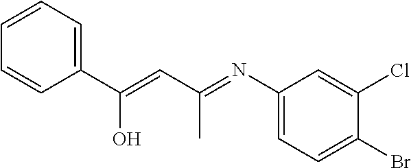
C1=CC=C(C(=CC(=NC2=CC=C(Br)C(Cl)=C2)C)O)C=C1
